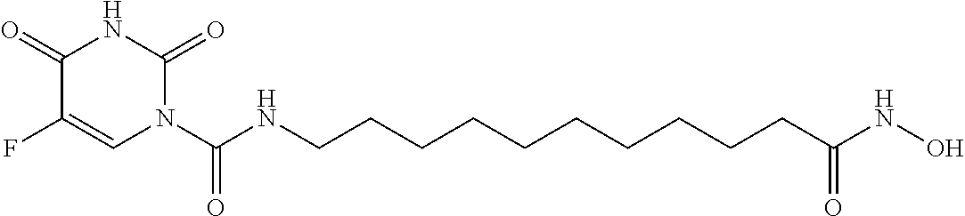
C1(=O)C(F)=CN(C(NCCCCCCCCCCC(NO)=O)=O)C(=O)N1
